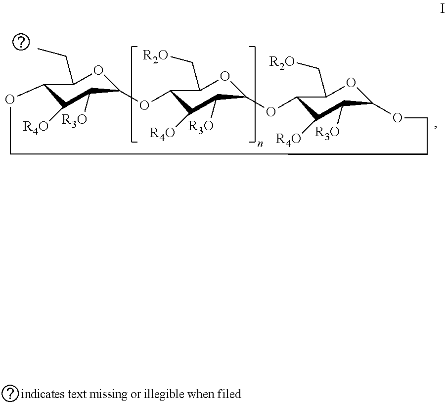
C12C([R4O])C([R3O])C(OC1CC)OC1C([R4O])C([R3O])C(OC1C[R2O])OC1C([R4O])C([R3O])C(OC1C[R2O])OCCCO2
